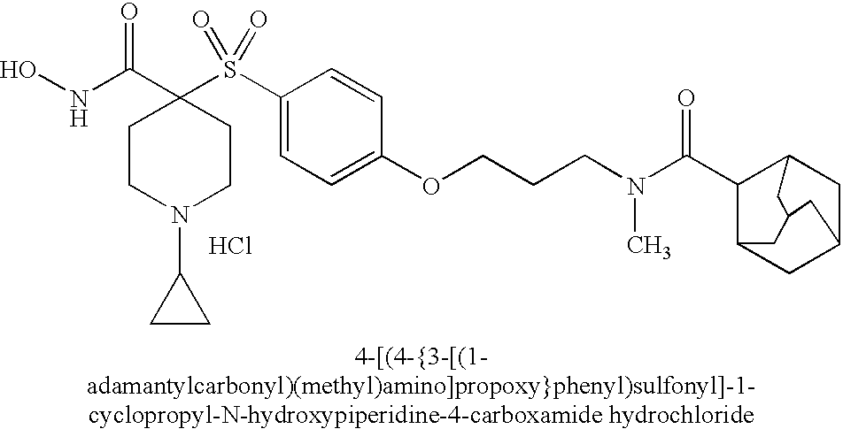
N(C(C1(S(C2=CC=C(OCCCN(C(C3C4CC5CC3CC(C4)C5)=O)C)C=C2)(=O)=O)CCN(C2CC2)CC1)=O)O.Cl
